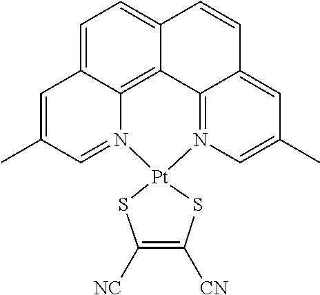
C1=C2C3=C4C(=C1)C=CC1=CC(C)=CN(=C41)[Pt]1(N3=CC(C)=C2)SC([NC])=C([CN])S1
